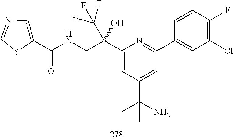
C1(C(NCC(C2=CC(C(N)(C)C)=CC(C3=CC(Cl)=C(F)C=C3)=N2)(O)C(F)(F)F)=O)=CN=CS1
